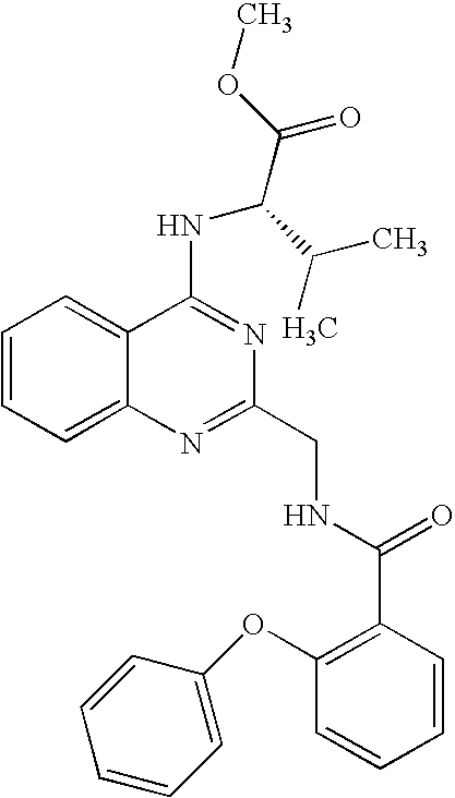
C1=CC=C2C(=C1)C(NC(C(C)C)C(OC)=O)=NC(CNC(C1=C(OC3=CC=CC=C3)C=CC=C1)=O)=N2
